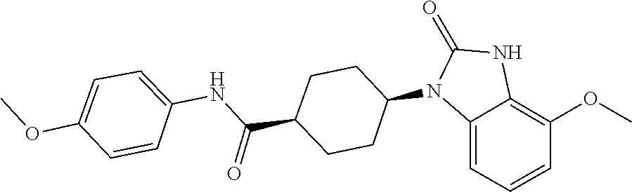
O=C1NC2=C(OC)C=CC=C2N1C1CCC(C(NC2=CC=C(OC)C=C2)=O)CC1
